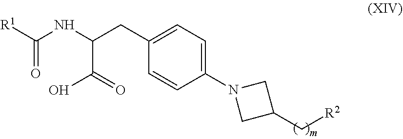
C1=C(N2CC(C[R2])C2)C=CC(CC(NC([R1])=O)C(O)=O)=C1
